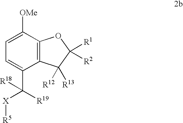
C1=C([OMe])C2=C(C(C([R19])([X][R5])[R18])=C1)C([R13])([R12])C([R1])([R2])O2
